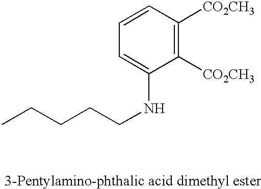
C1=CC=C(NCCCCC)C([CO2CH3])=C1[CO2CH3]
